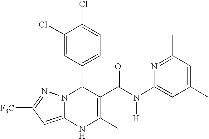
C1(Cl)=CC(C2N3C(=CC([F3C])=N3)NC(C)=C2C(N([H])C2=CC(C)=CC(C)=N2)=O)=CC=C1Cl
